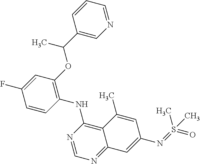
C1=CC(NC2=C3C(=NC=N2)C=C(N=S(=O)(C)C)C=C3C)=C(OC(C2=CN=CC=C2)C)C=C1F
